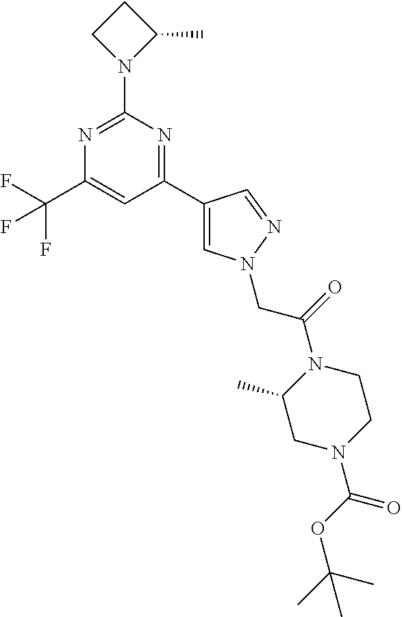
C1(C2=CN(CC(=O)N3C(C)CN(C(OC(C)(C)C)=O)CC3)N=C2)=NC(N2C(C)CC2)=NC(C(F)(F)F)=C1
